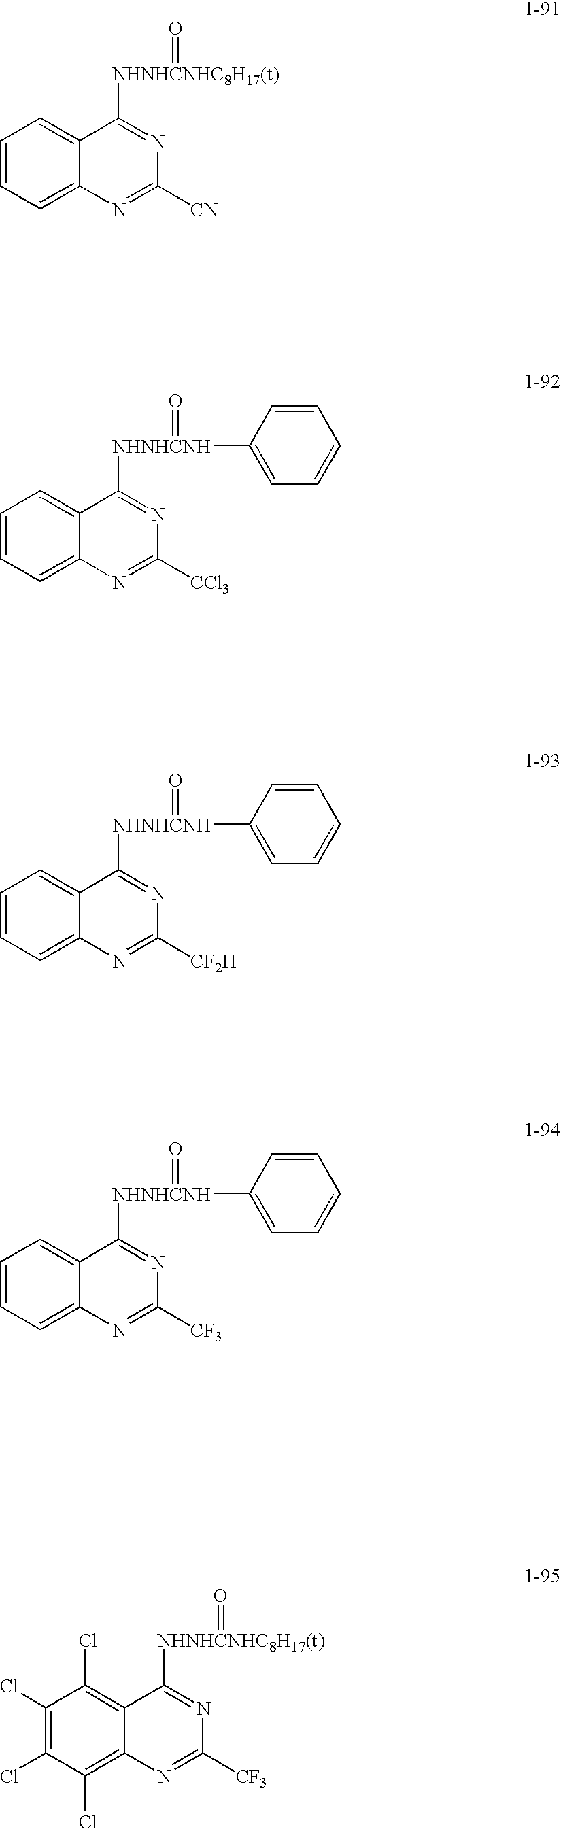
C1=CC=C2C(=C1)C([NHNHCNHC8H17(t)]=O)=NC([CN])=N2.C1=CC=C2C(=C1)C([NHNHCNH](=O)C1=CC=CC=C1)=NC([CCl3])=N2.C1=CC=C2C(=C1)C([NHNHCNH](=O)C1=CC=CC=C1)=NC([CF2H])=N2.C1=CC=C2C(=C1)C([NHNHCNH](=O)C1=CC=CC=C1)=NC([CF3])=N2.C1(Cl)=C(Cl)C(Cl)=C2C(=C1Cl)C([NHNHCNHC8H17(t)]=O)=NC([CF3])=N2
